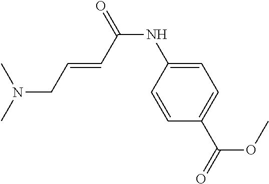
C1=CC(C(=O)OC)=CC=C1NC(=O)C=CCN(C)C
